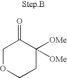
C1OCCC([OMe])([OMe])C1=O
